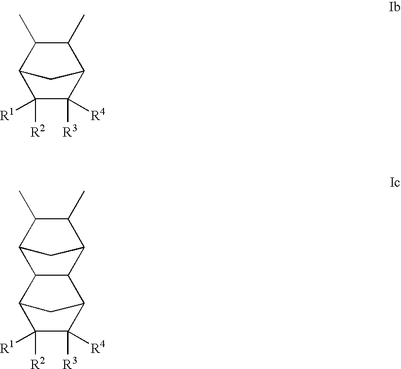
C1(C)C(C)C2C([R2])([R1])C([R3])([R4])C1C2.C12C(C3C([R2])([R1])C([R3])([R4])C1C3)C1C(C)C(C)C2C1
